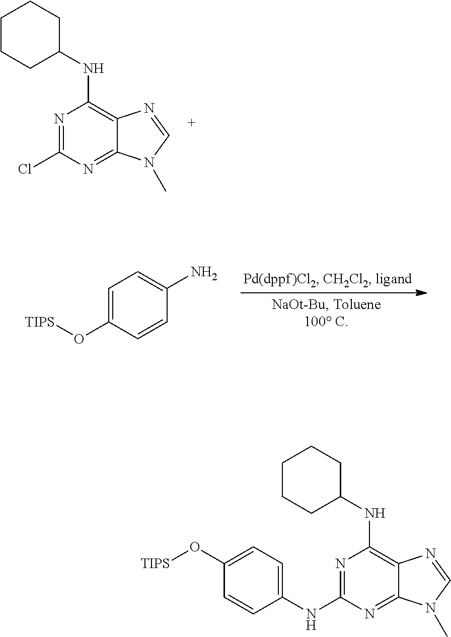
N1=C(Cl)N=C2C(=C1NC1CCCCC1)N=CN2C.C1=C(O[TIPS])C=CC(N)=C1.N1=C(NC2=CC=C(O[TIPS])C=C2)N=C2C(=C1NC1CCCCC1)N=CN2C
